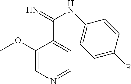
C1(OC)=CN=CC=C1C(=N)NC1=CC=C(F)C=C1
